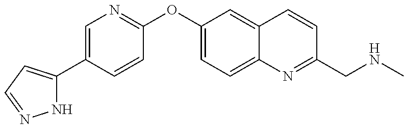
N1C(C2=CN=C(OC3=CC=C4C(=C3)C=CC(CNC)=N4)C=C2)=CC=N1
